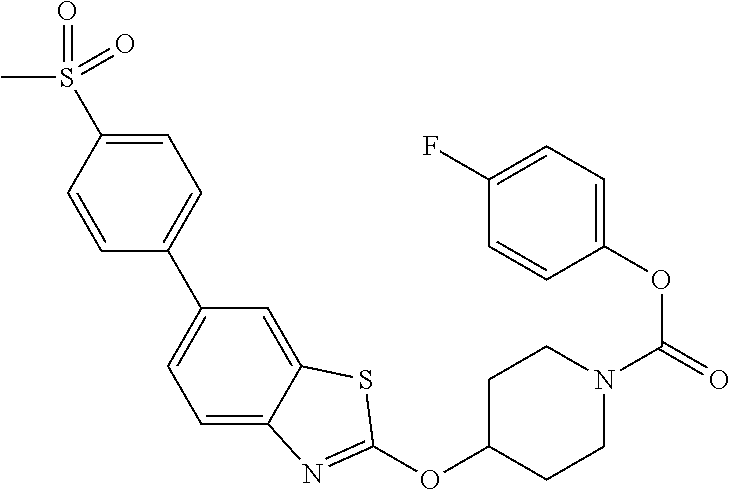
C1=C(S(C)(=O)=O)C=CC(C2=CC=C3C(=C2)SC(OC2CCN(C(=O)OC4=CC=C(F)C=C4)CC2)=N3)=C1
